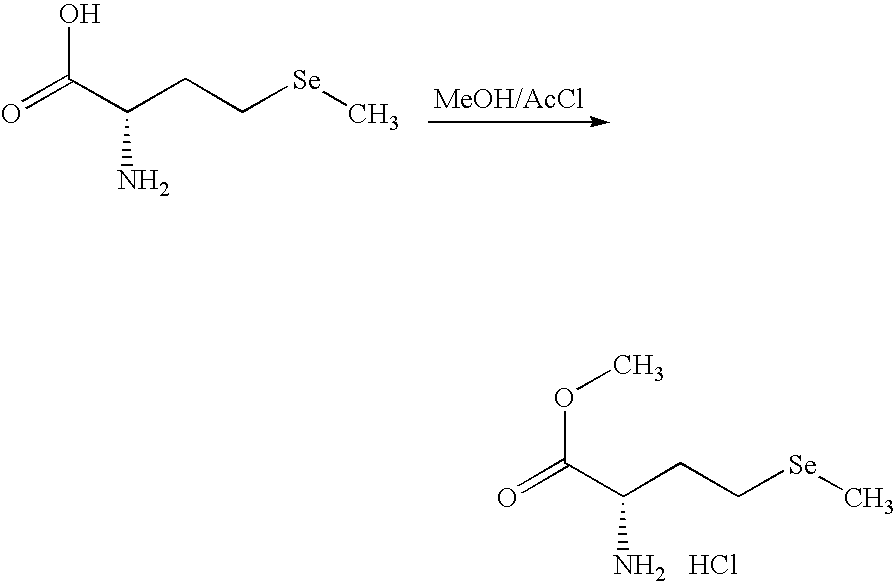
O=C(C(CC[Se]C)N)O.O=C(C(CC[Se]C)N)OC.Cl
